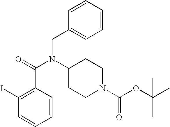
C1(I)=C(C(=O)N(C2=CCN(C(OC(C)(C)C)=O)CC2)CC2=CC=CC=C2)C=CC=C1
